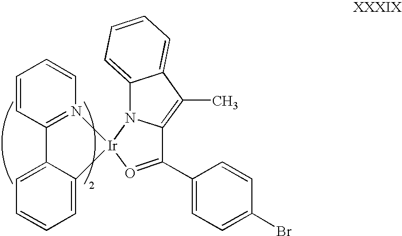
C1=CC=CN2=C1C1=CC=CC=C1[Ir]21O=C(C2=CC=C(Br)C=C2)C2=C(C)C3=CC=CC=C3N12
